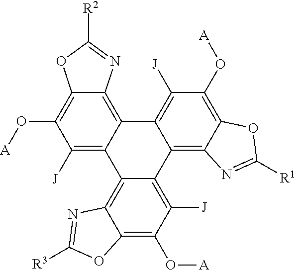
C12=C([J])C(O[A])=C3C(=C1C1=C([J])C(O[A])=C4C(=C1C1=C([J])C(O[A])=C5C(=C21)N=C([R1])O5)N=C([R2])O4)N=C([R3])O3
